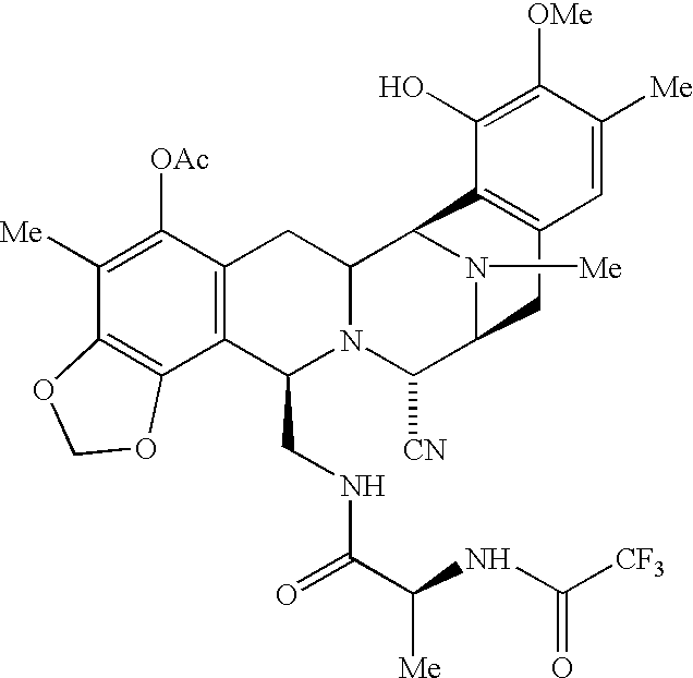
C1([Me])=C([OAc])C2=C(C3=C1OCO3)C(CNC(=O)C(NC([CF3])=O)[Me])N1C(C2)C2N([Me])C(C1[CN])CC1=C2C(O)=C([OMe])C([Me])=C1
